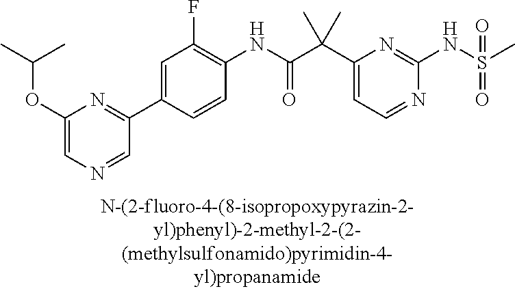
C1(NC(=O)C(C2=CC=NC(NS(=O)(=O)C)=N2)(C)C)=C(F)C=C(C2=NC(OC(C)C)=CN=C2)C=C1
